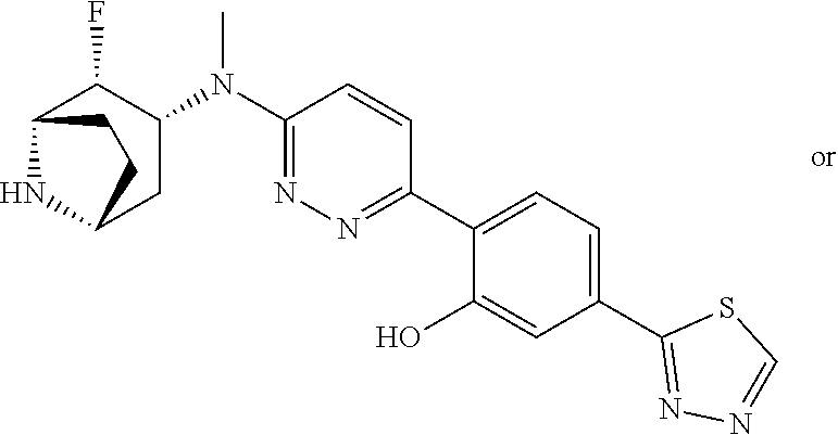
C1(N(C2=NN=C(C3=CC=C(C4=NN=CS4)C=C3O)C=C2)C)C(F)C2NC(C1)CC2
